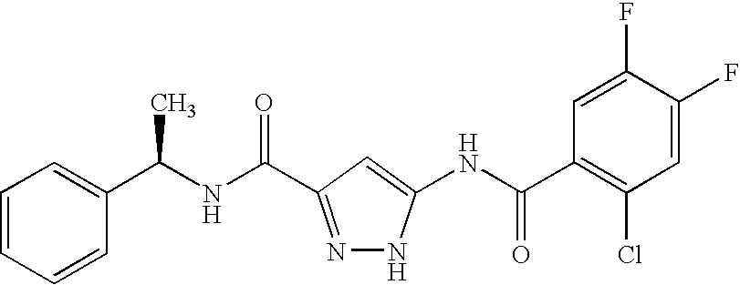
C1(C(NC(=O)C2=NNC(NC(C3=C(Cl)C=C(F)C(F)=C3)=O)=C2)C)=CC=CC=C1
